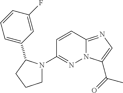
N12C(=NC=C1C(=O)C)C=CC(N1CCCC1C1=CC=CC(F)=C1)=N2
